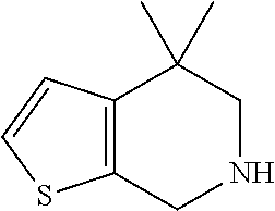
C12=C(CNCC1(C)C)SC=C2
